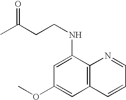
C1(OC)=CC2=C(C(NCCC(C)=O)=C1)N=CC=C2
